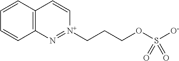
C12=C(C=CC=C1)C=C[N+](CCCOS([O-])(=O)=O)=N2
